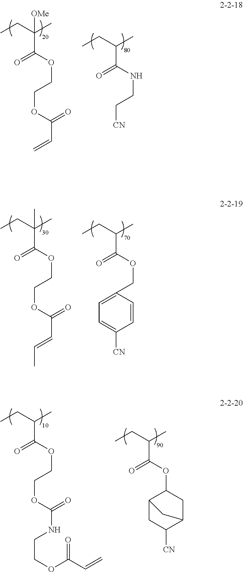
CCC(C)(C(=O)OCCOC(C=C)=O)[OMe].CCC(C)C(NCC[CN])=O.CCC(C)(C(=O)OCCOC(C=CC)=O)C.CCC(C)C(OCC1=CC=C([CN])C=C1)=O.CCC(C)C(=O)OCCOC(NCCOC(C=C)=O)=O.CCC(C)C(=O)OC1C2CC([CN])C(C1)C2
